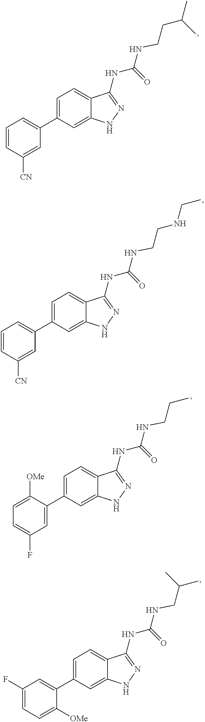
C(=O)(NC1=NNC2=CC(C3=CC=CC([CN])=C3)=CC=C21)NCCC(C)C.C(=O)(NC1=NNC2=CC(C3=CC=CC([CN])=C3)=CC=C21)NCCNCC.C(=O)(NC1=NNC2=CC(C3=CC(F)=CC=C3[OMe])=CC=C21)NCCC.C(=O)(NC1=NNC2=CC(C3=CC(F)=CC=C3[OMe])=CC=C21)NCC(C)C
